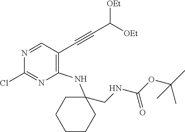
N1=CC(C#CC([OEt])[OEt])=C(NC2(CNC(OC(C)(C)C)=O)CCCCC2)N=C1Cl
